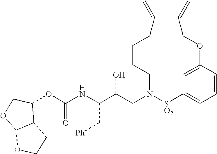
C(NC(C(CN([SO2]C1=CC=CC(OCC=C)=C1)CCCCC=C)O)C[Ph])(=O)OC1C2C(OC1)OCC2
